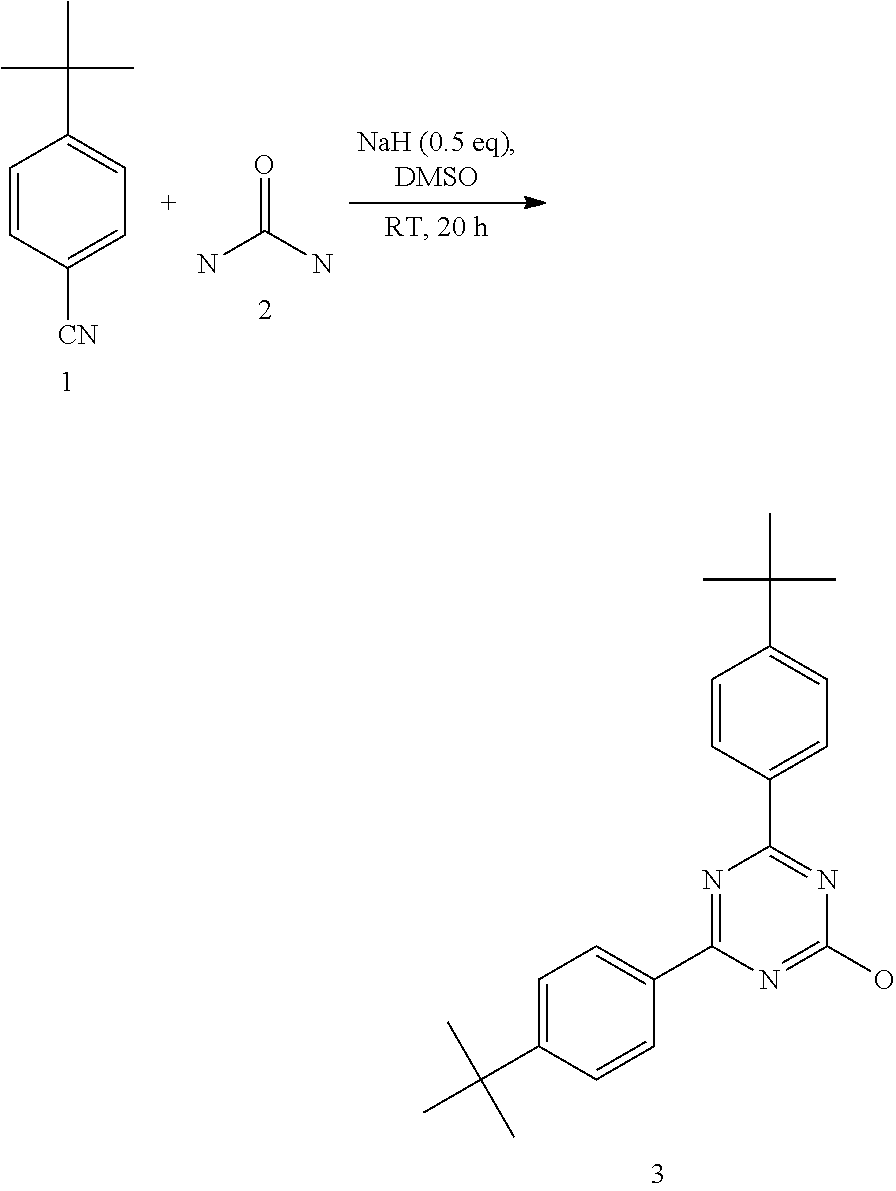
C1=C(C(C)(C)C)C=CC([CN])=C1.NC(N)=O.N1=C(C2=CC=C(C(C)(C)C)C=C2)N=C(C2=CC=C(C(C)(C)C)C=C2)N=C1O
